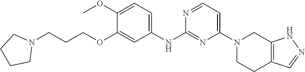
C1(N2CCC3=C(C2)NN=C3)=CC=NC(NC2=CC=C(OC)C(OCCCN3CCCC3)=C2)=N1
